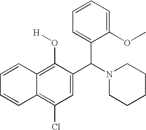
C1=CC2=C(Cl)C=C(C(N3CCCCC3)C3=CC=CC=C3OC)C(O[H])=C2C=C1
